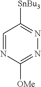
C1=NC([OMe])=NN=C1[SnBu3]
